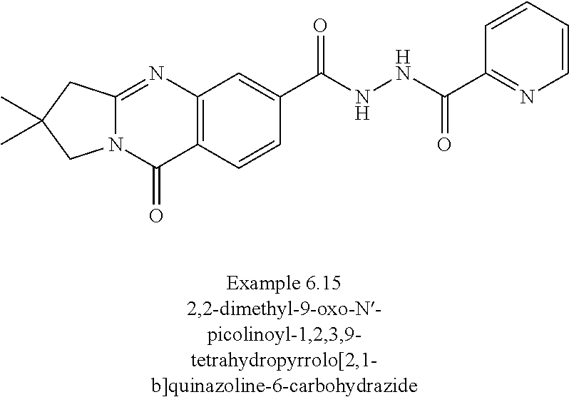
N12C(=NC3=C(C1=O)C=CC(C(=O)NNC(=O)C1=NC=CC=C1)=C3)CC(C)(C)C2
